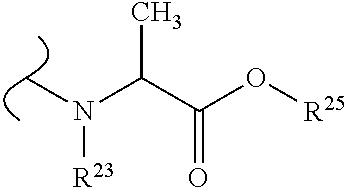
CN(C(C(O[R25])=O)C)[R23]
